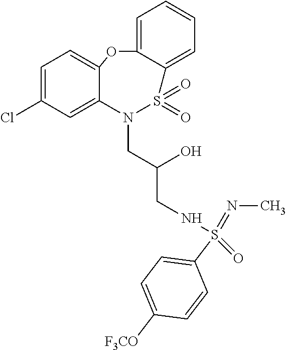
C1=C(Cl)C=C2C(=C1)OC1=CC=CC=C1S(=O)(=O)N2CC(CNS(=NC)(=O)C1=CC=C([F3CO])C=C1)O
